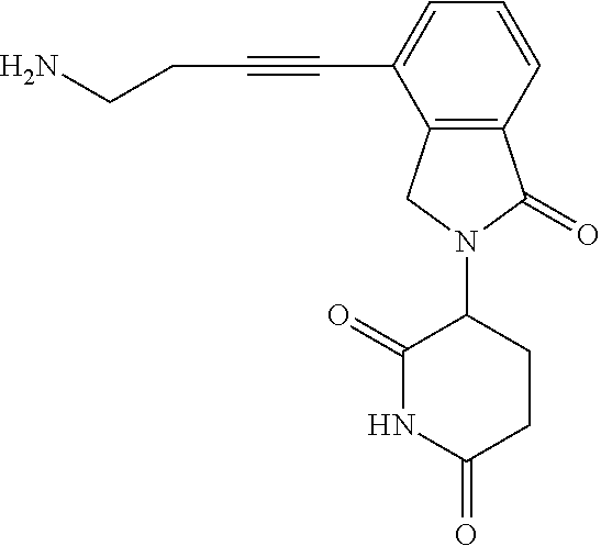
C12=C(C=CC=C1C#CCCN)C(=O)N(C1C(=O)NC(=O)CC1)C2
